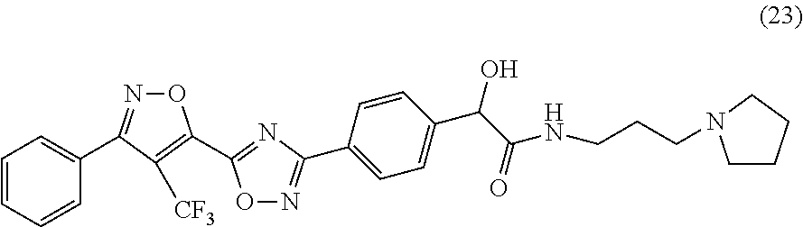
O1N=C(C2=CC=CC=C2)C([CF3])=C1C1=NC(C2=CC=C(C(C(=O)NCCCN3CCCC3)O)C=C2)=NO1
